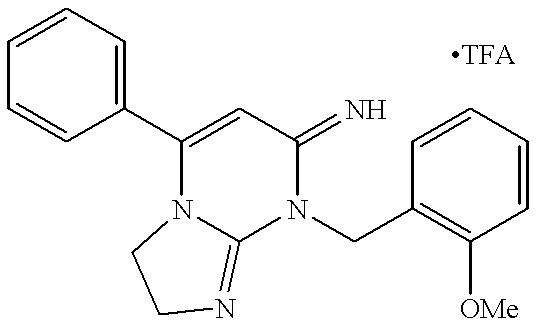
C1(C2=CC(=N)N(CC3=C([OMe])C=CC=C3)C3=NCCN23)=CC=CC=C1
